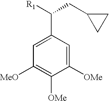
C1=C(C([R1])CC2CC2)C=C([OMe])C([OMe])=C1[MeO]
